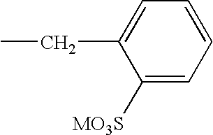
C1([MO3S])=CC=CC=C1CC
